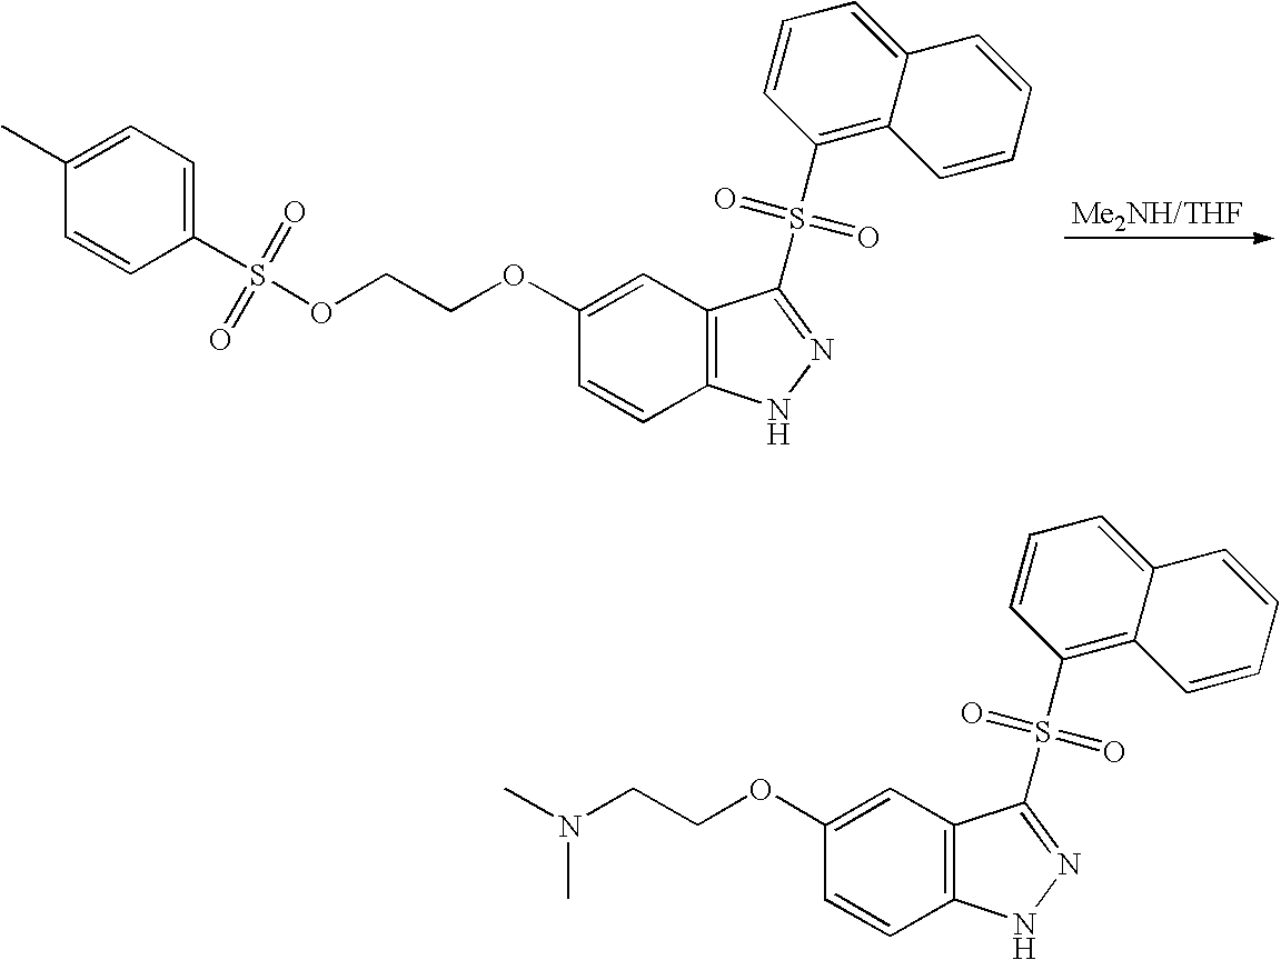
C1=CC(S(OCCOC2=CC3=C(C=C2)NN=C3S(C2=C3C(=CC=C2)C=CC=C3)(=O)=O)(=O)=O)=CC=C1C.C1(OCCN(C)C)=CC2=C(C=C1)NN=C2S(C1=C2C(=CC=C1)C=CC=C2)(=O)=O
